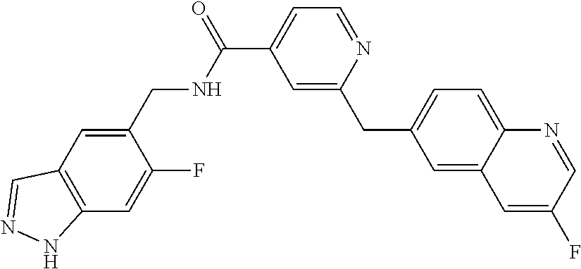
C1=C(CC2=CC(C(=O)NCC3=CC4=C(C=C3F)NN=C4)=CC=N2)C=C2C(=C1)N=CC(F)=C2
